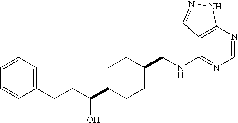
C(C1CCC(CNC2=NC=NC3=C2C=NN3)CC1)(O)CCC1=CC=CC=C1
